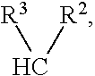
C([R3])[R2]
